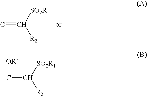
C=C([SO2R1])[R2].C(C([SO2R1])[R2])[OR]
